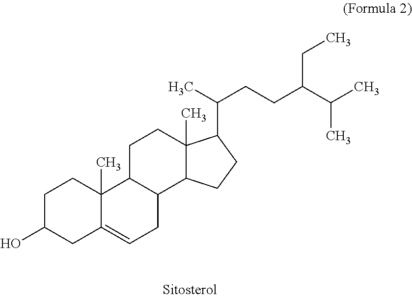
C1C(O)CC2=CCC3C(C2(C)C1)CCC1(C)C3CCC1C(C)CCC(CC)C(C)C
